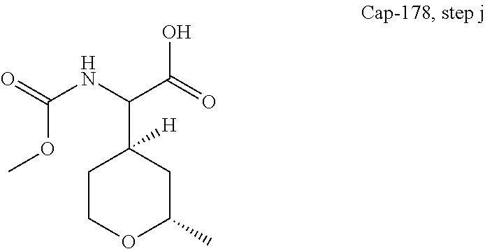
C1COC(C)CC1(C(NC(OC)=O)C(=O)O)[H]
